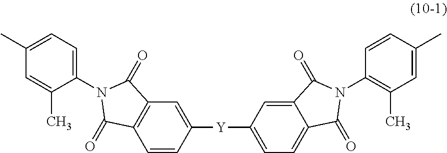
C1=CC([Y]C2=CC=C3C(=C2)C(=O)N(C2=C(C)C=C(C)C=C2)C3=O)=CC2=C1C(=O)N(C1=CC=C(C)C=C1C)C2=O
